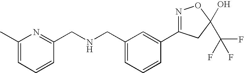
C1=C(CNCC2=NC(C)=CC=C2)C=C(C2=NOC(C(F)(F)F)(O)C2)C=C1
